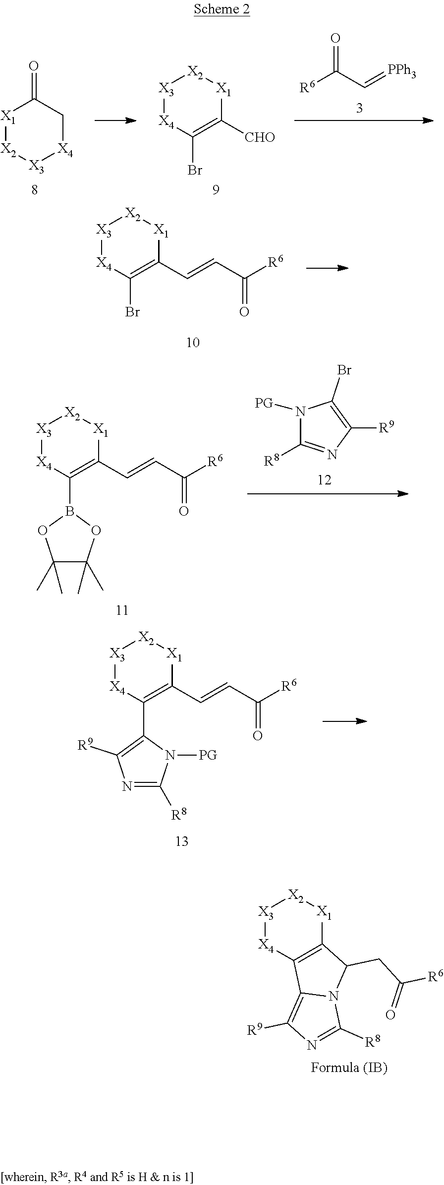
C1(CC([R6])=O)C2=C(C3=C([R9])N=C([R8])N13)[X4][X3][X2][X1]2.[X1]1C(=O)C[X4][X3][X2]1.[R6]C(C=[PPh3])=O.[X4]1C(Br)=C([CHO])[X1][X2][X3]1.C(=CC([R6])=O)C1=C(Br)[X4][X3][X2][X1]1.C(=CC([R6])=O)C1=C(B2OC(C)(C)C(C)(C)O2)[X4][X3][X2][X1]1.N1([PG])C([R8])=NC([R9])=C1Br.C(=CC([R6])=O)C1=C(C2=C([R9])N=C([R8])N2[PG])[X4][X3][X2][X1]1
